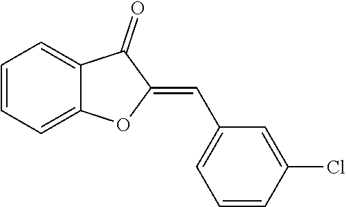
C1=CC=C2C(=C1)C(=O)C(=CC1=CC=CC(Cl)=C1)O2
